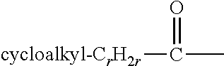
[cycloalkyl-CrH2r]C(=O)C
